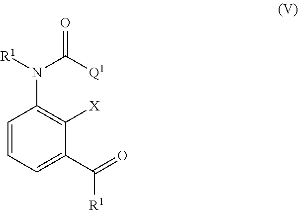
C1=CC=C(C(=O)[R1])C([X])=C1N([R1])C(=O)[Q1]
